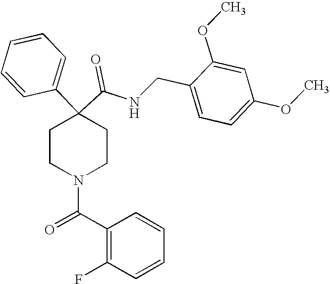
N(C(C1(C2=CC=CC=C2)CCN(C(C2=C(F)C=CC=C2)=O)CC1)=O)CC1=CC=C(OC)C=C1OC
